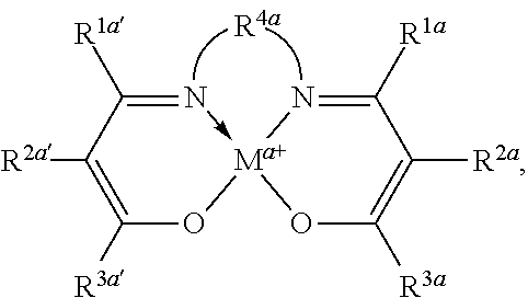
[R2a]C1=C([R3a])O[Ma+]2(-N=C1[R1a])N=C([R1a])C([R2a])=C([R3a])O2
